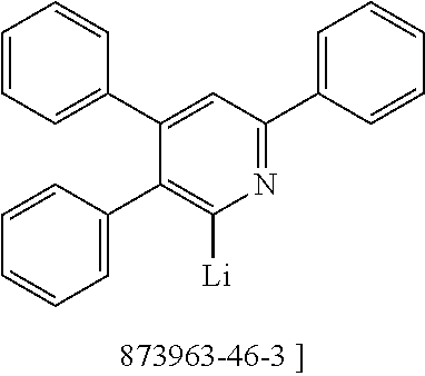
N1=C(C2=CC=CC=C2)C=C(C2=CC=CC=C2)C(C2=CC=CC=C2)=C1[Li]
